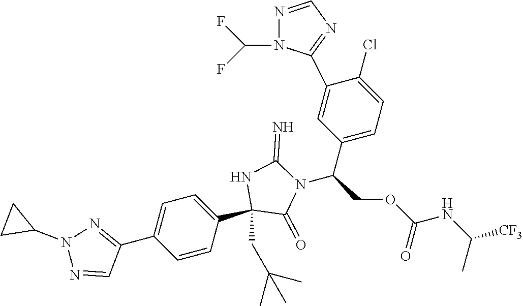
C(COC(NC([CF3])C)=O)(C1=CC=C(Cl)C(C2=NC=NN2C(F)F)=C1)N1C(=O)C(C2=CC=C(C3=NN(C4CC4)N=C3)C=C2)(CC(C)(C)C)NC1=N
